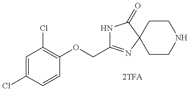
N1C(COC2=C(Cl)C=C(Cl)C=C2)=NC2(C1=O)CCNCC2
